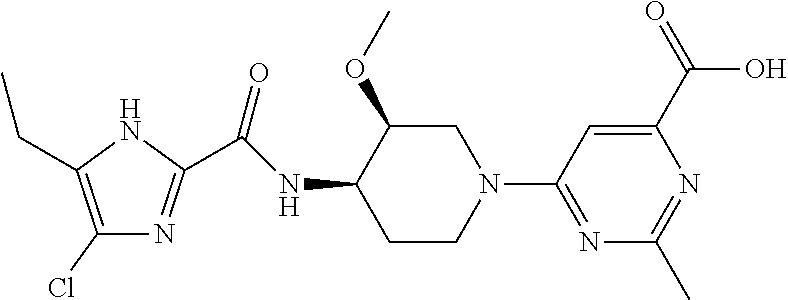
C1(Cl)=C(CC)NC(C(NC2C(OC)CN(C3=NC(C)=NC(C(=O)O)=C3)CC2)=O)=N1
